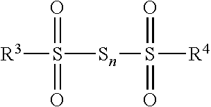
[R3]S([Sn]S([R4])(=O)=O)(=O)=O
